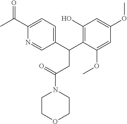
C1(C(C2=C(O)C=C(OC)C=C2OC)CC(N2CCOCC2)=O)=CC=C(C(=O)C)N=C1
